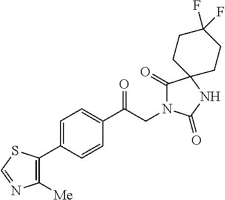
C1(C(CN2C(=O)C3(NC2=O)CCC(F)(F)CC3)=O)=CC=C(C2=C([Me])N=CS2)C=C1
